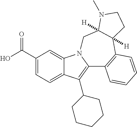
OC(C1=CC=C2C(=C1)N1C(=C2C2CCCCC2)C2=C(C3([H])C([H])(C1)N(C)CC3)C=CC=C2)=O
